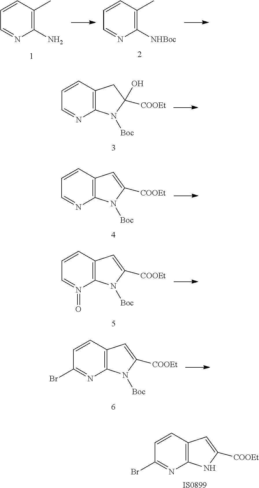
C1=CC(C)=C(N)N=C1.C1=CC(C)=C([NHBoc])N=C1.C1=CC2=C(N=C1)N([Boc])C(O)([COOEt])C2.C1=CC2=C(N=C1)N([Boc])C([COOEt])=C2.C1=CC2=C(N(=O)=C1)N([Boc])C([COOEt])=C2.C1=CC2=C(N=C1Br)N([Boc])C([COOEt])=C2.C1=CC2=C(N=C1Br)NC([COOEt])=C2.[IS0899]
